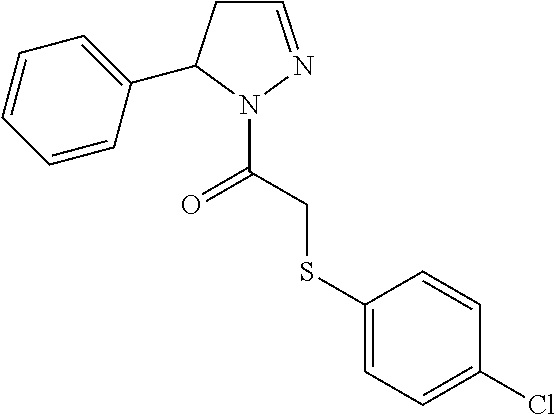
C1=NN(C(CSC2=CC=C(Cl)C=C2)=O)C(C2=CC=CC=C2)C1
